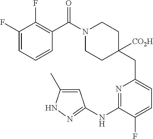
C1(F)=CC=CC(C(N2CCC(CC3=CC=C(F)C(NC4=NNC(C)=C4)=N3)([CO2H])CC2)=O)=C1F
